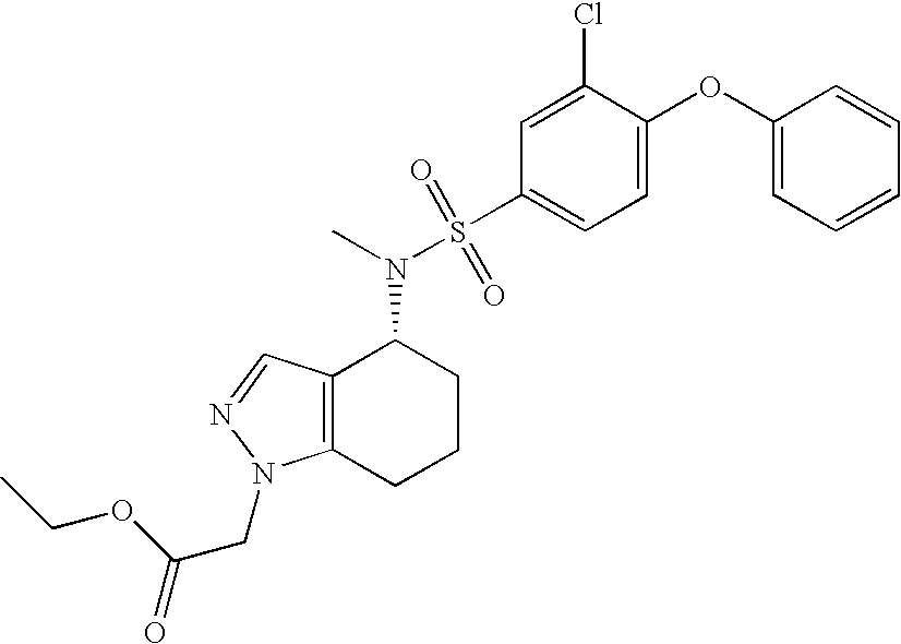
C1(OC2=CC=C(S(N(C)C3C4=C(CCC3)N(CC(=O)OCC)N=C4)(=O)=O)C=C2Cl)=CC=CC=C1
